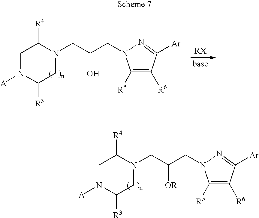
C1N([A])C([R3])CN(CC(CN2N=C([Ar])C([R6])=C2[R5])[OR])C1[R4].C1N([A])C([R3])CN(CC(CN2N=C([Ar])C([R6])=C2[R5])O)C1[R4]
